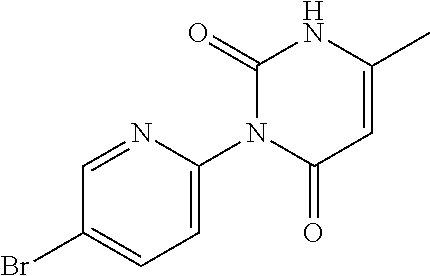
C1=NC(N2C(=O)C=C(C)NC2=O)=CC=C1Br
